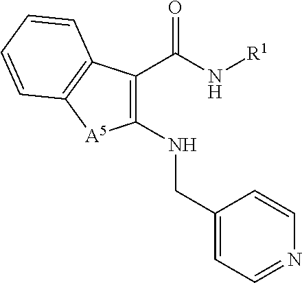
C(N[R1])(=O)C1=C(NCC2=CC=NC=C2)[A5]C2=C1C=CC=C2
